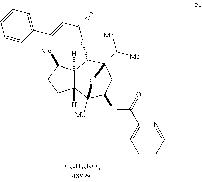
C1=CC(C=CC(=O)OC2C3([H])C([H])(C4([Me])C(OC(C5=CC=CC=N5)=O)CC2(C([Me])[Me])O4)CCC3[Me])=CC=C1
